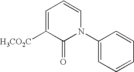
C1=C([H3CO2C])C(=O)N(C2=CC=CC=C2)C=C1
